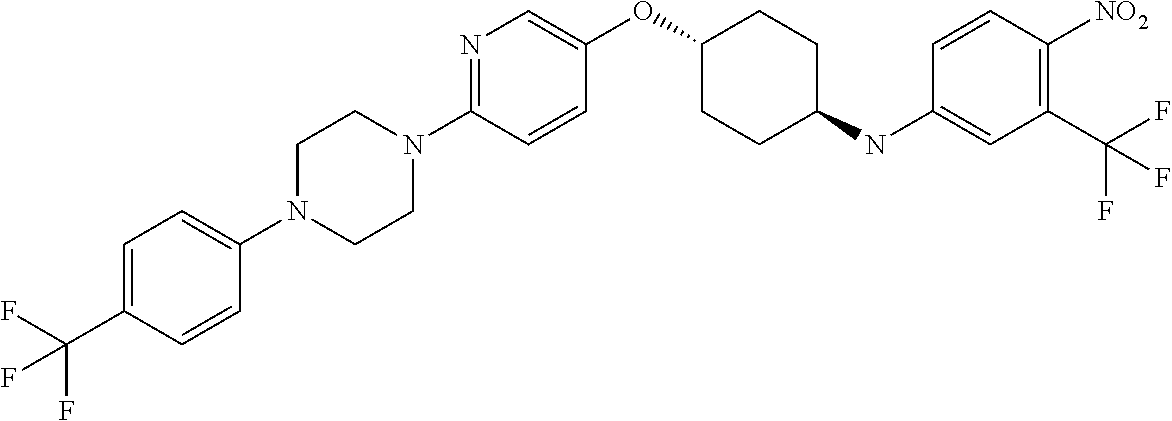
C1(OC2CCC(NC3=CC(C(F)(F)F)=C([NO2])C=C3)CC2)=CN=C(N2CCN(C3=CC=C(C(F)(F)F)C=C3)CC2)C=C1
